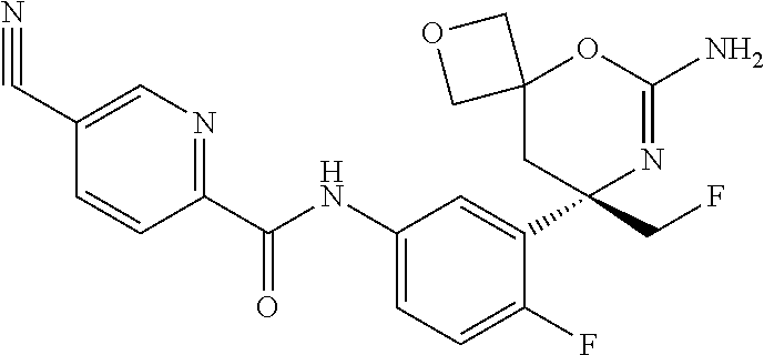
C1(C(NC2=CC=C(F)C(C3(CF)N=C(N)OC4(C3)COC4)=C2)=O)=NC=C(C#N)C=C1
